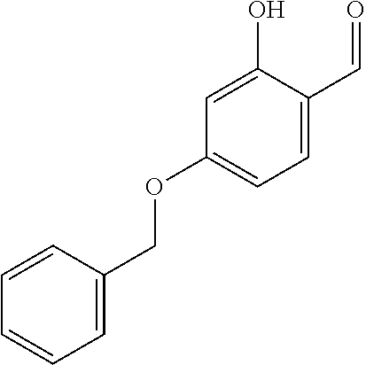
C1=CC(COC2=CC=C(C=O)C(O)=C2)=CC=C1
